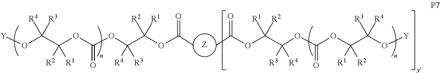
[Z].CC(OC(C(OC(OC(C(O[Y])([R3])[R4])([R1])[R2])=O)([R3])[R4])([R1])[R2])=O.CC(OC(C(OC(OC(C(O[Y])([R3])[R4])([R1])[R2])=O)([R3])[R4])([R1])[R2])=O
